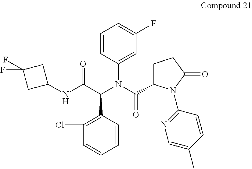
C1(Cl)=C(C(C(NC2CC(F)(F)C2)=O)N(C(C2CCC(=O)N2C2=NC=C(C)C=C2)=O)C2=CC(F)=CC=C2)C=CC=C1
